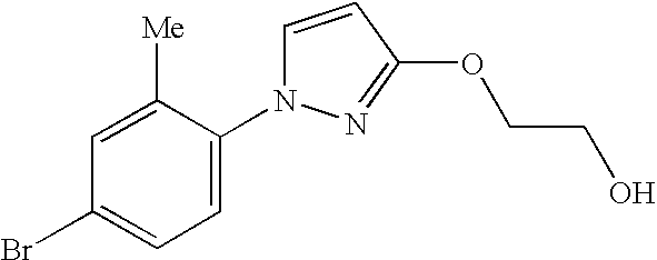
C1=C([Me])C(N2C=CC(OCCO)=N2)=CC=C1Br
